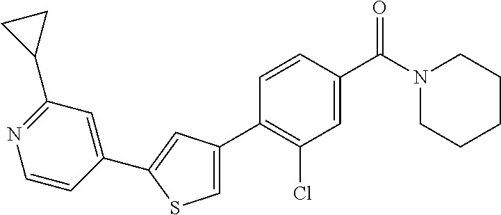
C1(C2=CC(C3=C(Cl)C=C(C(N4CCCCC4)=O)C=C3)=CS2)=CC(C2CC2)=NC=C1
